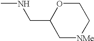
C1[NMe]CCOC1CNC
